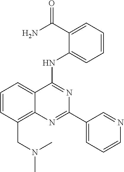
C1=CC(CN(C)C)=C2C(=C1)C(NC1=CC=CC=C1C(N)=O)=NC(C1=CC=CN=C1)=N2
